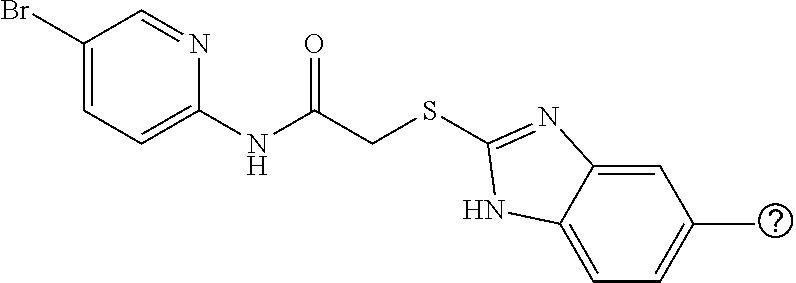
C1(Br)=CC=C(NC(CSC2=NC3=CC(C)=CC=C3N2)=O)N=C1
